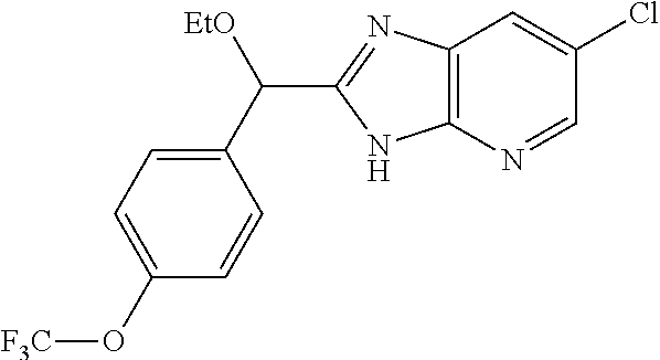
C1(C([EtO])C2=NC3=C(N2)N=CC(Cl)=C3)=CC=C(O[F3C])C=C1
